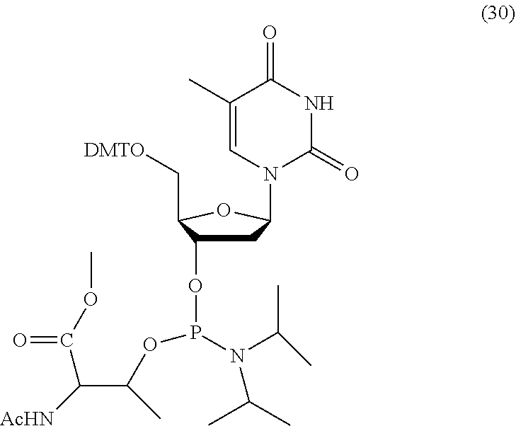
C1C(OP(N(C(C)C)C(C)C)OC(C([AcHN])C(=O)OC)C)C(C[DMTO])OC1N1C(=O)NC(=O)C(C)=C1
